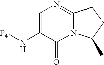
C12=NC=C(N[P4])C(=O)N1C(C)CC2
